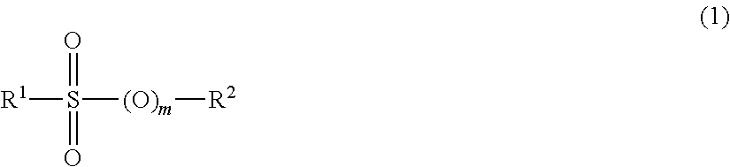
[R1]S([(O)m][R2])(=O)=O
